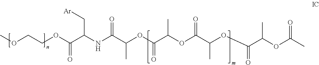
COCCOC(C(NC(C(OC(C(OC(C(OC(C(OC(C)=O)C)=O)C)=O)C)=O)C)=O)C[Ar])=O
